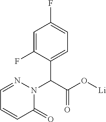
C1=C(F)C(C(C(O[Li])=O)N2N=CC=CC2=O)=CC=C1F
